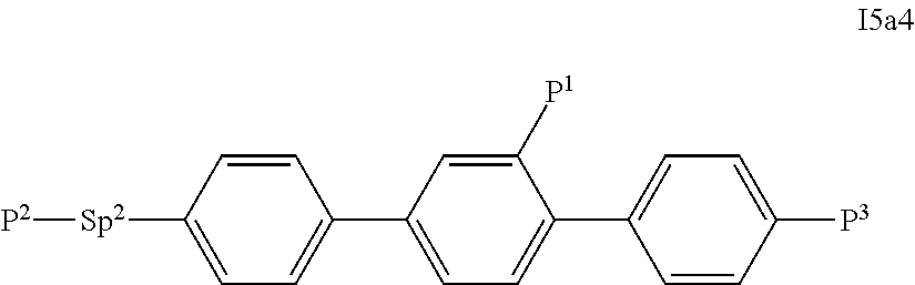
C1=CC([P3])=CC=C1C1=CC=C(C2=CC=C([Sp2][P2])C=C2)C=C1[P1]
